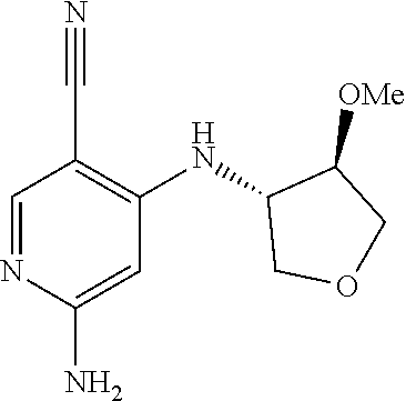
C1=NC(N)=CC(NC2COCC2[OMe])=C1C#N
